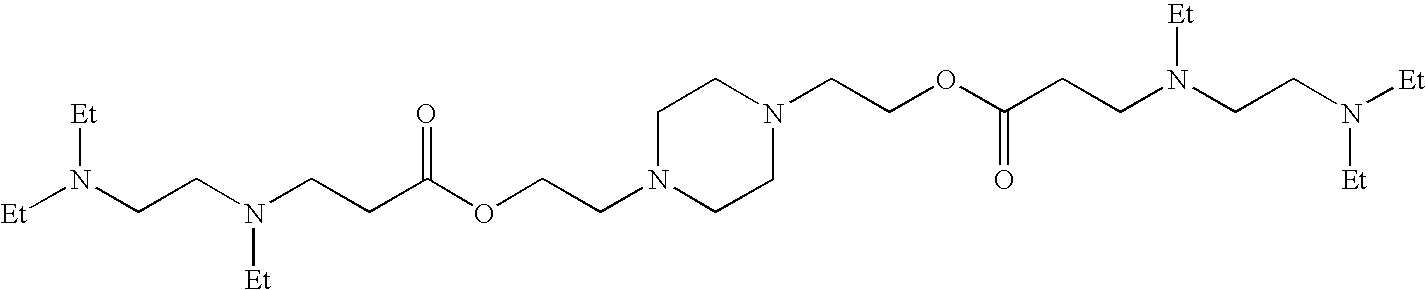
[Et]N(CCN(CCC(OCCN1CCN(CCOC(CCN(CCN([Et])[Et])[Et])=O)CC1)=O)[Et])[Et]
